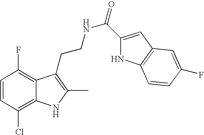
C1=CC(Cl)=C2C(=C1F)C(CCNC(=O)C1=CC3=C(N1)C=CC(F)=C3)=C(C)N2
